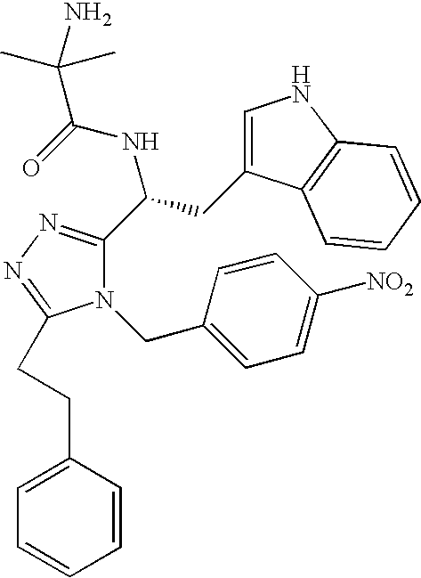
C1=C(CCC2=NN=C(C(NC(=O)C(C)(C)N)CC3=CNC4=C3C=CC=C4)N2CC2=CC=C([NO2])C=C2)C=CC=C1
